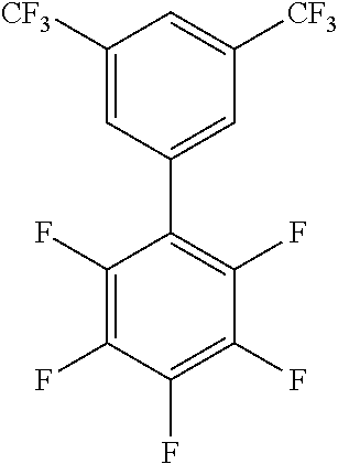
C1(F)=C(F)C(F)=C(F)C(F)=C1C1=CC([CF3])=CC([CF3])=C1
